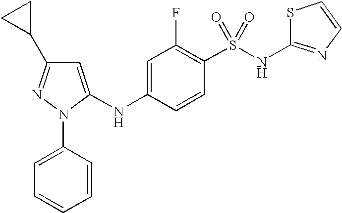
N(C1=CC(F)=C(S(NC2=NC=CS2)(=O)=O)C=C1)C1=CC(C2CC2)=NN1C1=CC=CC=C1
